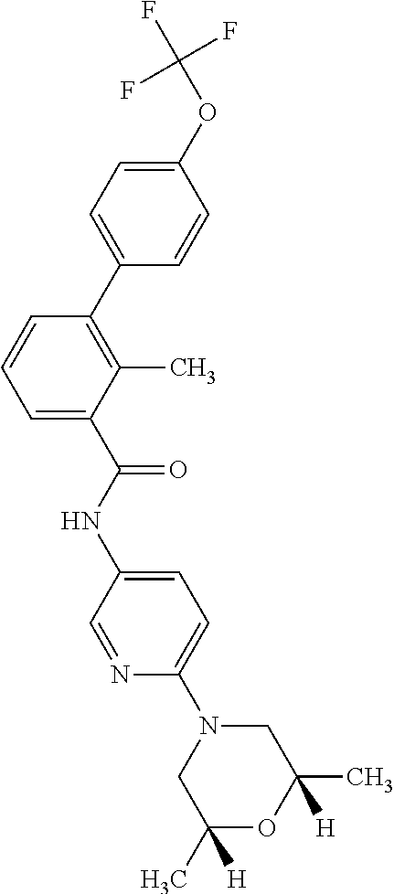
FC(OC1=CC=C(C2=C(C)C(C(NC3=CC=C(N4CC([H])(C)OC([H])(C)C4)N=C3)=O)=CC=C2)C=C1)(F)F
